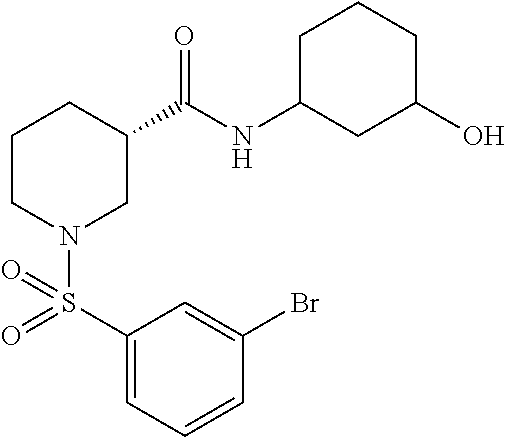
C1(S(=O)(N2CC(C(NC3CC(O)CCC3)=O)CCC2)=O)=CC=CC(Br)=C1
